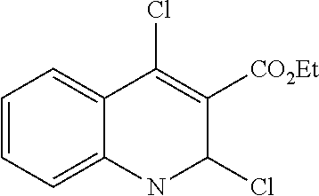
C1=CC=C2C(=C1)C(Cl)=C([CO2Et])C(Cl)N2
